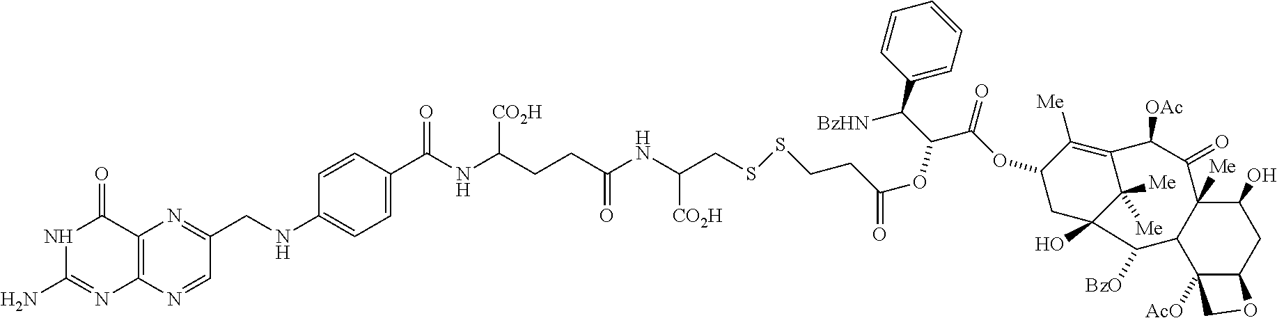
N1C(N)=NC2=C(C1=O)N=C(CNC1=CC=C(C(NC(CCC(NC(CSSCCC(=O)OC(C(OC3C([Me])=C4C([OAc])C(=O)C5([Me])C(O)CC6C([AcO])(C5C([BzO])C(O)(C4([Me])[Me])C3)CO6)=O)C([BzHN])C3=CC=CC=C3)[CO2H])=O)[CO2H])=O)C=C1)C=N2
